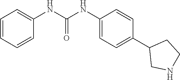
C1(NC(NC2=CC=CC=C2)=O)=CC=C(C2CNCC2)C=C1
